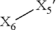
[X6][X5]
